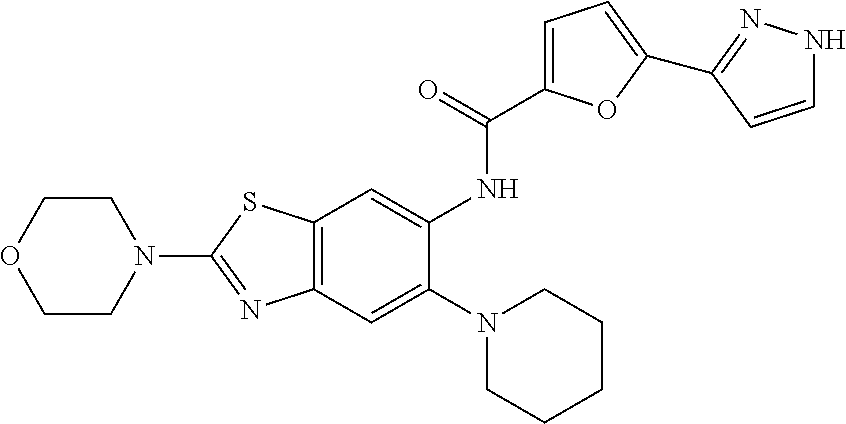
C1OCCN(C2=NC3=C(S2)C=C(NC(=O)C2=CC=C(C4=NNC=C4)O2)C(N2CCCCC2)=C3)C1
